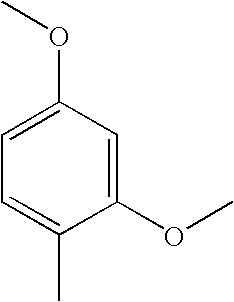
C1=C(C)C(OC)=CC(OC)=C1
